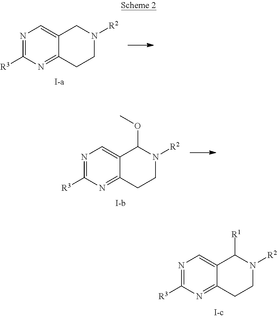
N1=C([R3])N=C2C(=C1)C([R1])N([R2])CC2.C12=CN=C([R3])N=C1CCN([R2])C2.[I-a].N1=C([R3])N=C2C(=C1)C(OC)N([R2])CC2
